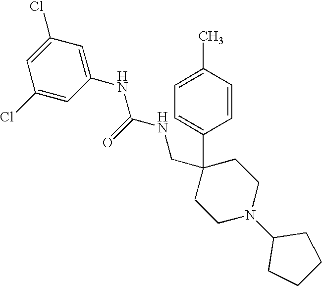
C1=CC(C)=CC=C1C1(CNC(NC2=CC(Cl)=CC(Cl)=C2)=O)CCN(C2CCCC2)CC1
